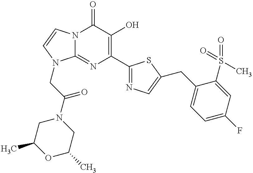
N12C(=NC(C3=NC=C(CC4=CC=C(F)C=C4S(=O)(=O)C)S3)=C(O)C1=O)N(CC(=O)N1CC(C)OC(C)C1)C=C2
